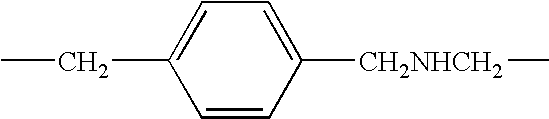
C1(CC)=CC=C([CH2NHCH2]C)C=C1
